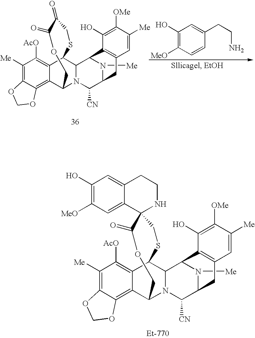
C1([Me])=C2C(=C3C(=C1[AcO])C1C4N(C3COC(=O)C(=O)CS1)C([CN])C1N([Me])C4C3=C(C1)C=C([Me])C([OMe])=C3O)OCO2.C1(O)=C([MeO])C=CC(CCN)=C1.C1([Me])=C2C(=C3C(=C1[AcO])C1C4N(C3COC(=O)C3(CS1)NCCC1=CC(O)=C([MeO])C=C31)C([CN])C1N([Me])C4C3=C(C1)C=C([Me])C([OMe])=C3O)OCO2
